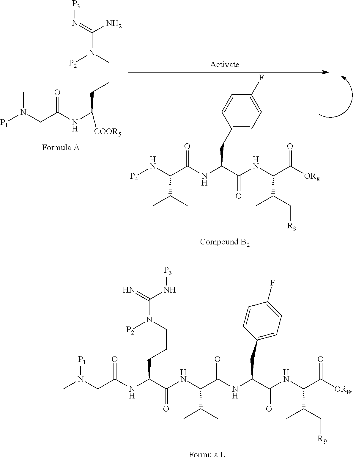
C(NC(C(NC(C(NC(C([OR8])=O)C(C[R9])C)=O)CC1=CC=C(F)C=C1)=O)C(C)C)(C(CCCN([P2])C(N[P3])=N)NC(=O)CN([P1])C)=O.[P1]N(CC(NC(CCCN(C(=N[P3])N)[P2])[COOR5])=O)C.[P4]NC(C(NC(C(NC(C([OR8])=O)C(C[R9])C)=O)CC1=CC=C(F)C=C1)=O)C(C)C
